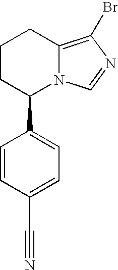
C1CC(C2=CC=C(C#N)C=C2)N2C(=C(Br)N=C2)C1
